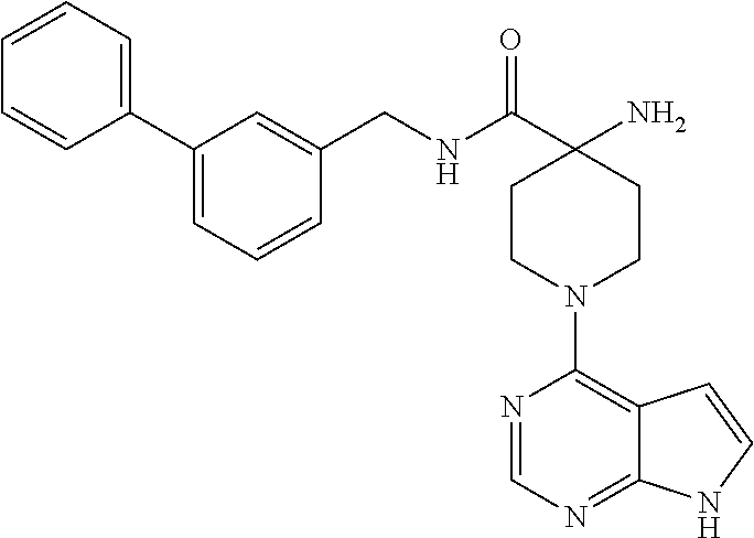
C12=NC=NC(N3CCC(N)(C(NCC4=CC(C5=CC=CC=C5)=CC=C4)=O)CC3)=C1C=CN2
